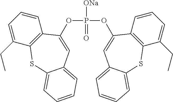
P([ONa])(=O)(OC1=CC2=CC=CC=C2SC2=C1C=CC=C2CC)OC1=CC2=CC=CC=C2SC2=C1C=CC=C2CC
